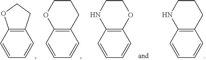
C12=C(C=CC=C1)OCC2.C12=C(C=CC=C1)OCCC2.C12=C(C=CC=C1)NCCO2.C12=C(C=CC=C1)NCCC2
